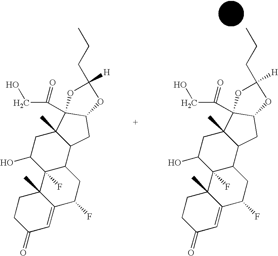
C1CC(=O)C=C2C1(C)C1(F)C(CC2F)C2C(C)(CC1O)C1(C(CO)=O)C(C2)OC(CCC)([H])O1.C1CC(=O)C=C2C1(C)C1(F)C(CC2F)C2C(C)(CC1O)C1(C(CO)=O)C(C2)OC(CCC)([H])O1
